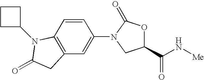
C12=C(C=CC(N3CC(C(N[Me])=O)OC3=O)=C1)N(C1CCC1)C(=O)C2
